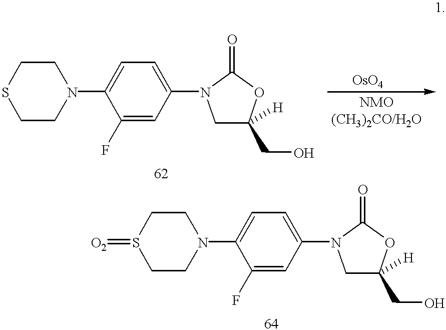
C1CN(C2=CC=C(N3CC(CO)([H])OC3=O)C=C2F)CCS1.C1CN(C2=CC=C(N3CC(CO)([H])OC3=O)C=C2F)CCS1=[O2]
